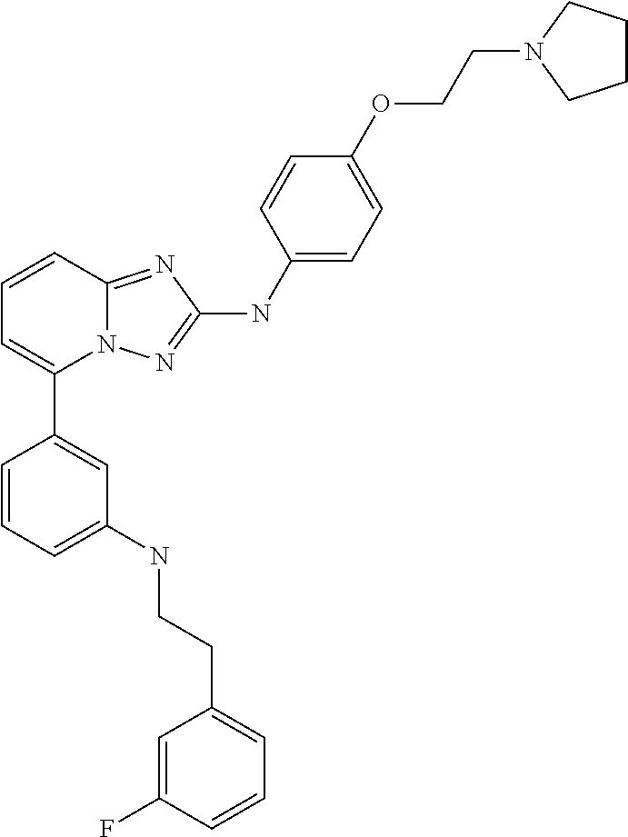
C1=CC2=NC(NC3=CC=C(OCCN4CCCC4)C=C3)=NN2C(C2=CC(NCCC3=CC=CC(F)=C3)=CC=C2)=C1
